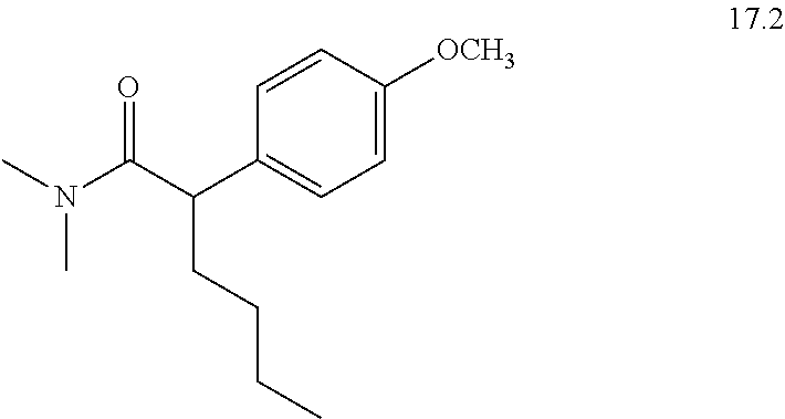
C1=CC([OCH3])=CC=C1C(C(N(C)C)=O)CCCC
